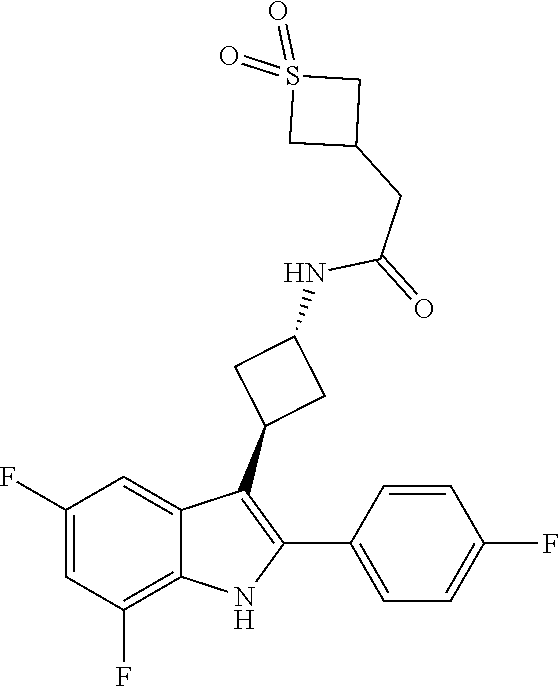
O=S1(=O)CC(CC(NC2CC(C3=C(C4=CC=C(F)C=C4)NC4=C(F)C=C(F)C=C34)C2)=O)C1
